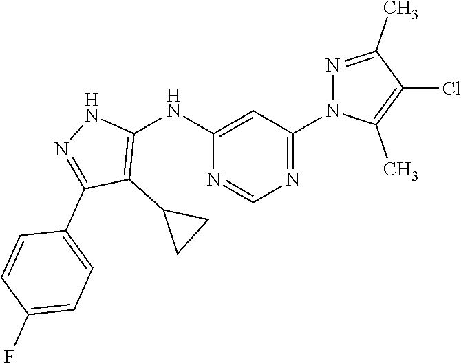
C1(NC2=C(C3CC3)C(C3=CC=C(F)C=C3)=NN2)=CC(N2N=C(C)C(Cl)=C2C)=NC=N1
